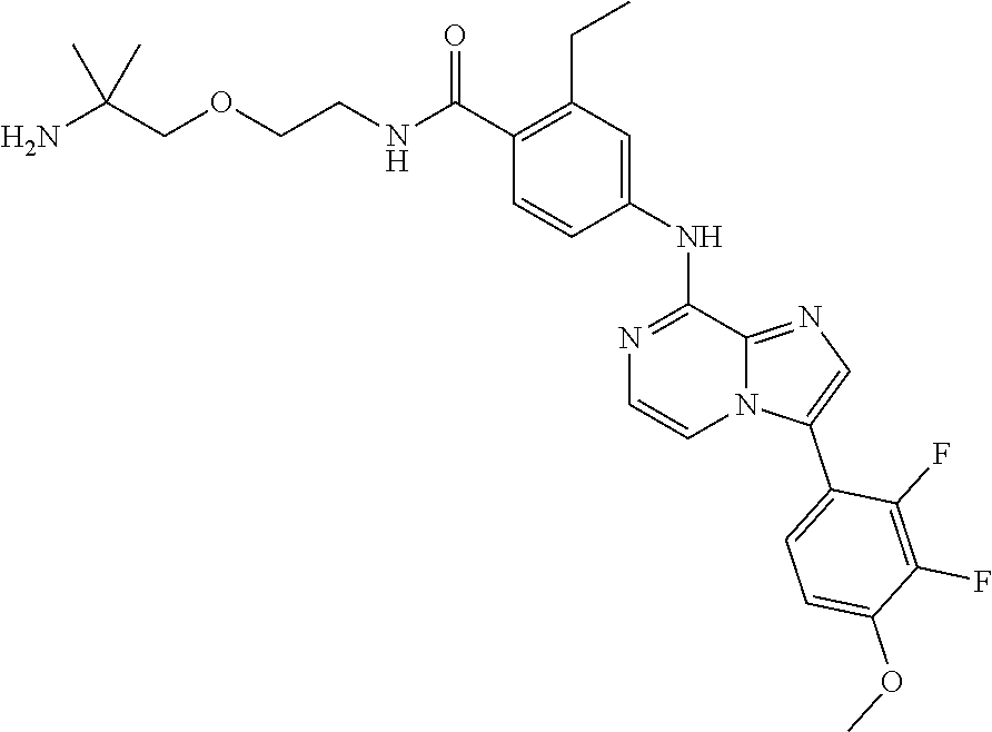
C(COCCNC(C1=C(CC)C=C(NC2=NC=CN3C2=NC=C3C2=CC=C(OC)C(F)=C2F)C=C1)=O)(N)(C)C
